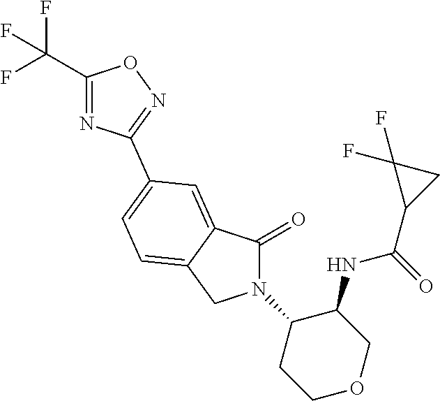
C1(=O)N(C2CCOCC2NC(=O)C2CC2(F)F)CC2=CC=C(C3=NOC(C(F)(F)F)=N3)C=C12
